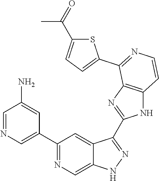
C1=NC=C(C2=NC=C3C(=C2)C(C2=NC4=C(N2)C=CN=C4C2=CC=C(C(=O)C)S2)=NN3)C=C1N
